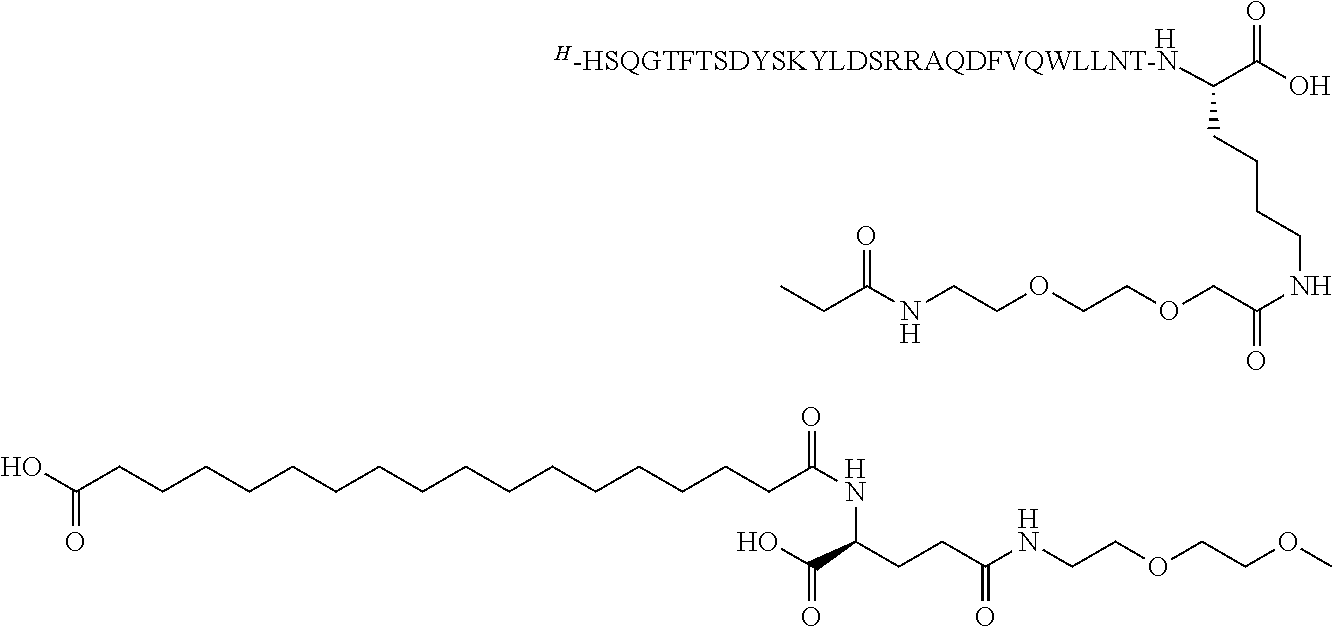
N(C(CCC(C(O)=O)NC(=O)CCCCCCCCCCCCCCCCC(O)=O)=O)CCOCCOC.C(C(=O)O)(CCCCNC(COCCOCCNC(CC)=O)=O)[H-HSQGTFTSDYSKYLDSRRAQDFVQWLLNT-N].[H]
